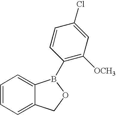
C1=CC=C2C(=C1)B(C1=C([OCH3])C=C(Cl)C=C1)OC2
